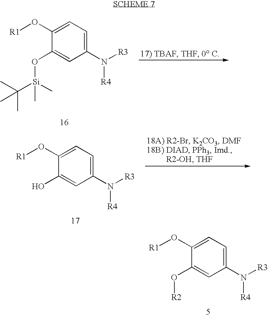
C1(O[R1])=CC=C(N([R4])[R3])C=C1O[Si](C)(C(C)(C)C)C.C1(O[R1])=CC=C(N([R4])[R3])C=C1O.C1(O[R1])=CC=C(N([R4])[R3])C=C1O[R2]
